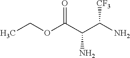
O(C(C(C(N)[CF3])N)=O)CC
